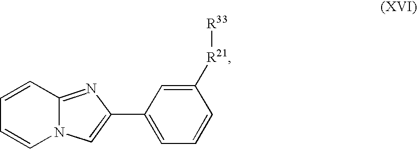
N12C(=NC(C3=CC=CC([R21][R33])=C3)=C1)C=CC=C2
